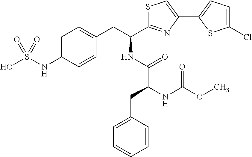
C1=C(NS(O)(=O)=O)C=CC(CC(NC(C(NC(OC)=O)CC2=CC=CC=C2)=O)C2=NC(C3=CC=C(Cl)S3)=CS2)=C1
